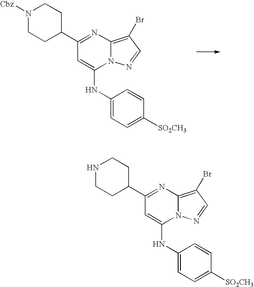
N1([Cbz])CCC(C2=NC3=C(Br)C=NN3C(NC3=CC=C([SO2CH3])C=C3)=C2)CC1.N1CCC(C2=NC3=C(Br)C=NN3C(NC3=CC=C([SO2CH3])C=C3)=C2)CC1
